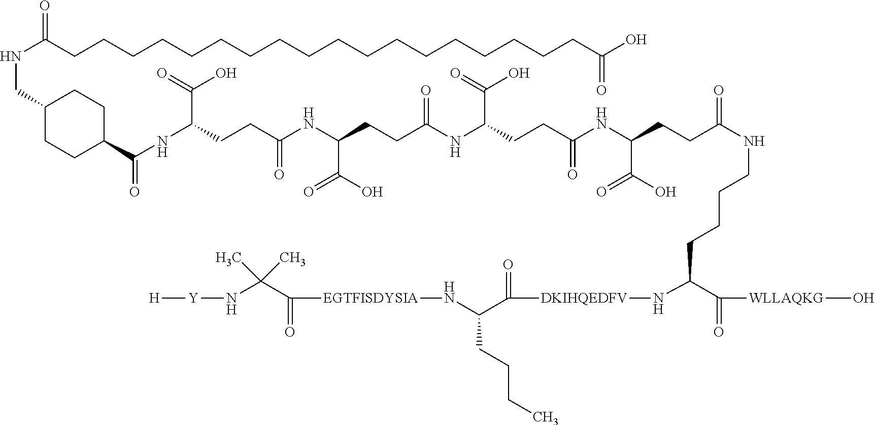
C(C(=O)[WLLAQKG]O)(N[DKIHQEDFV]C(C(N[EGTFISDYSIA]C(C(N[Y][H])(C)C)=O)CCCC)=O)CCCCNC(=O)CCC(NC(CCC(NC(CCC(NC(CCC(NC(C1CCC(CNC(=O)CCCCCCCCCCCCCCCCCCC(O)=O)CC1)=O)C(=O)O)=O)C(O)=O)=O)C(O)=O)=O)C(O)=O
